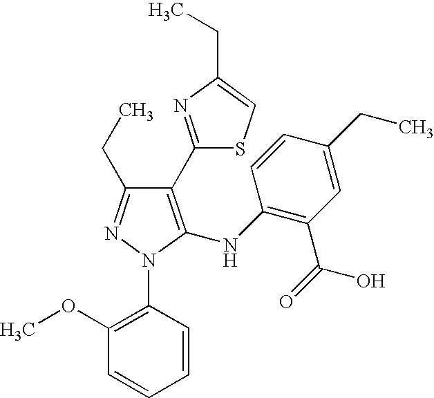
C1(C2=NC(CC)=CS2)=C(NC2=C(C(=O)O)C=C(CC)C=C2)N(C2=C(OC)C=CC=C2)N=C1CC
